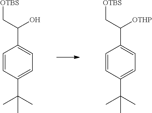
C1=CC(C(C)(C)C)=CC=C1C(C[OTBS])O.C1=CC(C(C)(C)C)=CC=C1C(C[OTBS])[OTHP]
